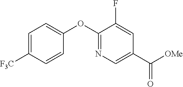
C1=C([F3C])C=CC(OC2=NC=C(C([OMe])=O)C=C2F)=C1
